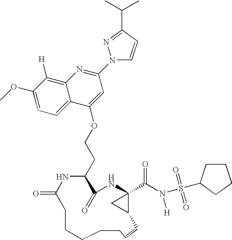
C1(OC)=CC=C2C(=C1[H])N=C(N1C=CC(C(C)C)=N1)C=C2OCCC1C(=O)NC2(C(N(S(=O)(=O)C3CCCC3)[H])=O)C(C2)C=CCCCCCC(=O)N1
